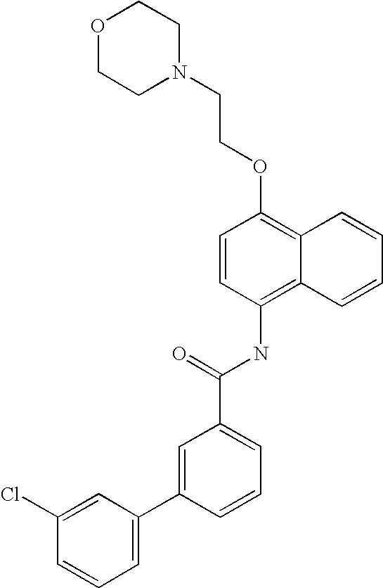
O1CCN(CCOC2=C3C(=C(NC(C4=CC=CC(C5=CC=CC(Cl)=C5)=C4)=O)C=C2)C=CC=C3)CC1
